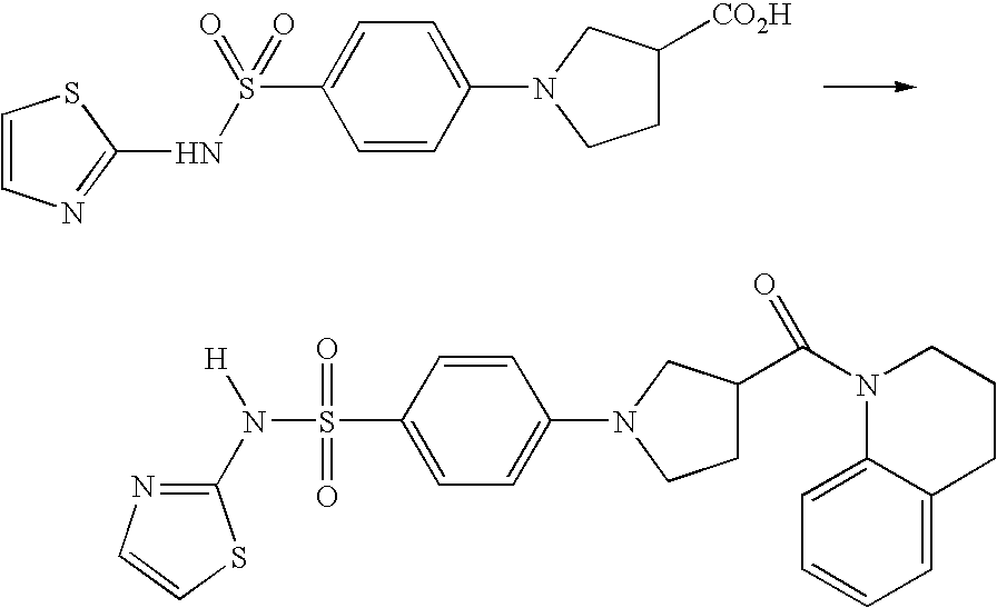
C1=C(S(NC2=NC=CS2)(=O)=O)C=CC(N2CC([CO2H])CC2)=C1.C1=CC(N2CC(C(N3C4=CC=CC=C4CCC3)=O)CC2)=CC=C1S(N([H])C1=NC=CS1)(=O)=O
